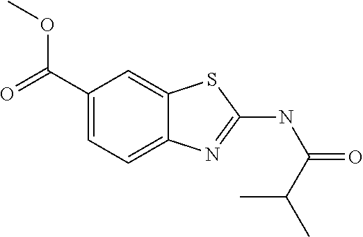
C1(C(OC)=O)=CC=C2C(=C1)SC(NC(C(C)C)=O)=N2
